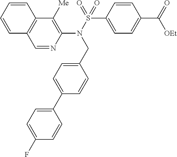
C1(N(S(=O)(C2=CC=C(C(=O)[OEt])C=C2)=O)CC2=CC=C(C3=CC=C(F)C=C3)C=C2)=C([Me])C2=C(C=N1)C=CC=C2
